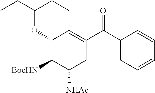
C1(OC(CC)CC)C([BocHN])C([NHAc])CC(C(C2=CC=CC=C2)=O)=C1
